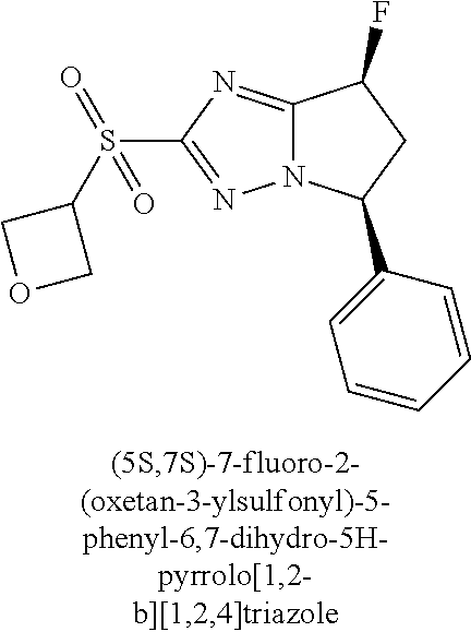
C12=NC(S(C3COC3)(=O)=O)=NN1C(C1=CC=CC=C1)CC2F
